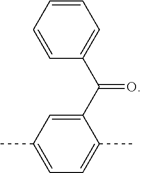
C1=CC(C(C2=CC(C)=CC=C2C)=O)=CC=C1
